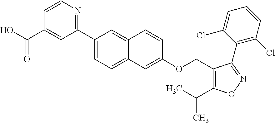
C1(C2=NC=CC(C(=O)O)=C2)=CC=C2C(=C1)C=CC(OCC1=C(C(C)C)ON=C1C1=C(Cl)C=CC=C1Cl)=C2
